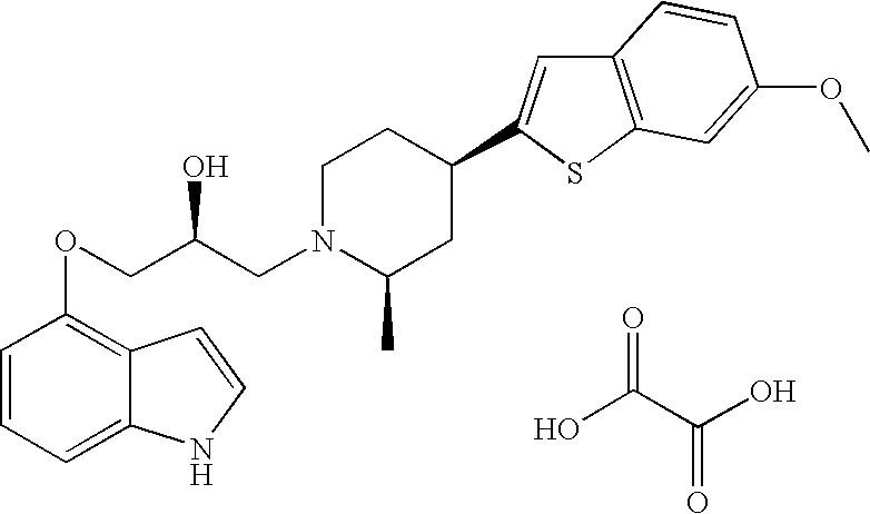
OC(C(O)=O)=O.C1=CC=C2C(=C1OCC(CN1C(C)CC(C3=CC4=C(S3)C=C(OC)C=C4)CC1)O)C=CN2
